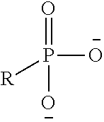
P([O-])(=O)([O-])[R]
